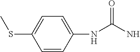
C1=CC(NC(N)=O)=CC=C1SC
